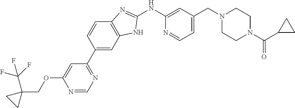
N1=CN=C(C2=CC3=C(C=C2)N=C(NC2=CC(CN4CCN(C(C5CC5)=O)CC4)=CC=N2)N3)C=C1OCC1(C(F)(F)F)CC1
